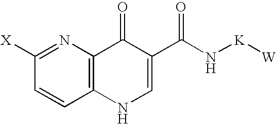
C1([X])=NC2=C(C=C1)NC=C(C(N[K][W])=O)C2=O
